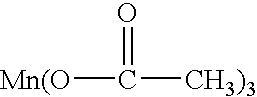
C([Mn(O])([CH3)3])=O
